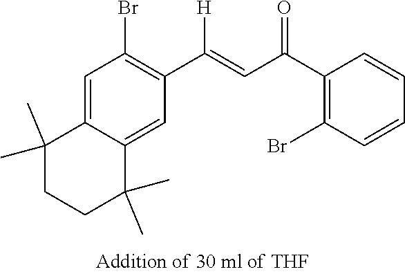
C1=C2C(=CC(C([H])=CC(C3=C(Br)C=CC=C3)=O)=C1Br)C(C)(C)CCC2(C)C
